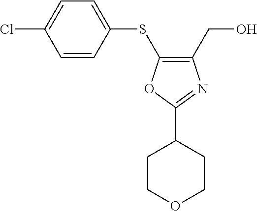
C1(SC2=C(CO)N=C(C3CCOCC3)O2)=CC=C(Cl)C=C1
